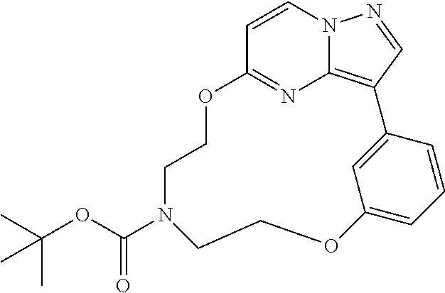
C1=CN2C3=C(C=N2)C2=CC(=CC=C2)OCCN(C(OC(C)(C)C)=O)CCOC1=N3
